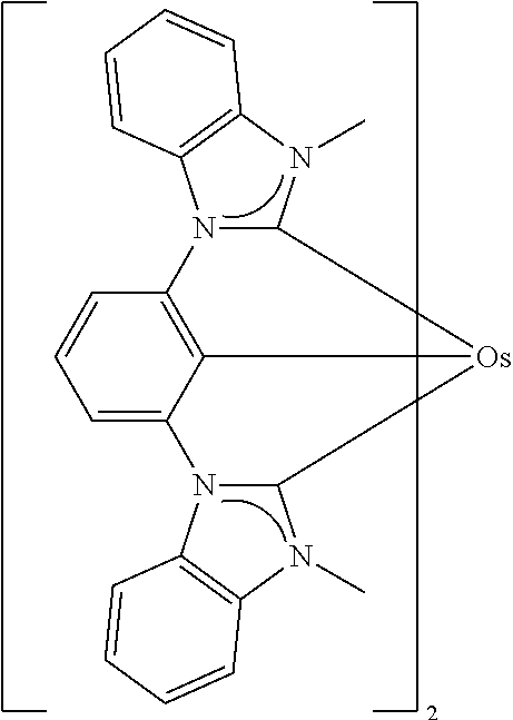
C1=C2C3=C(C=C1)N1C([Os]3C3N2C2=C(N3C)C=CC=C2)N(C)C2=C1C=CC=C2
